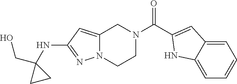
C1(NC2=NN3C(=C2)CN(C(=O)C2=CC4=CC=CC=C4N2)CC3)(CO)CC1
